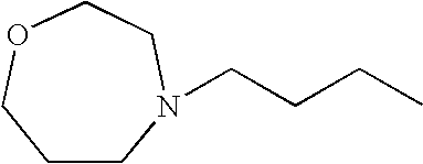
C1CN(CCCC)CCOC1
